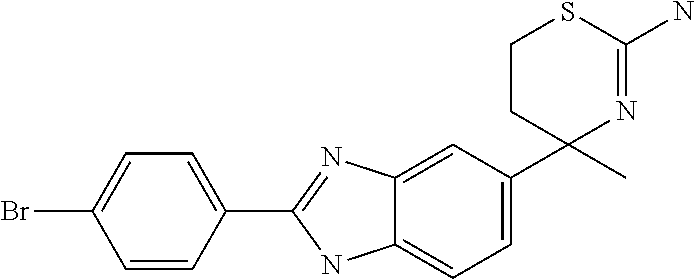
C1=C2C(=CC(C3(C)N=C(N)SCC3)=C1)N=C(C1=CC=C(Br)C=C1)N2
